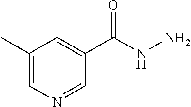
C1(C)=CN=CC(C(NN)=O)=C1
